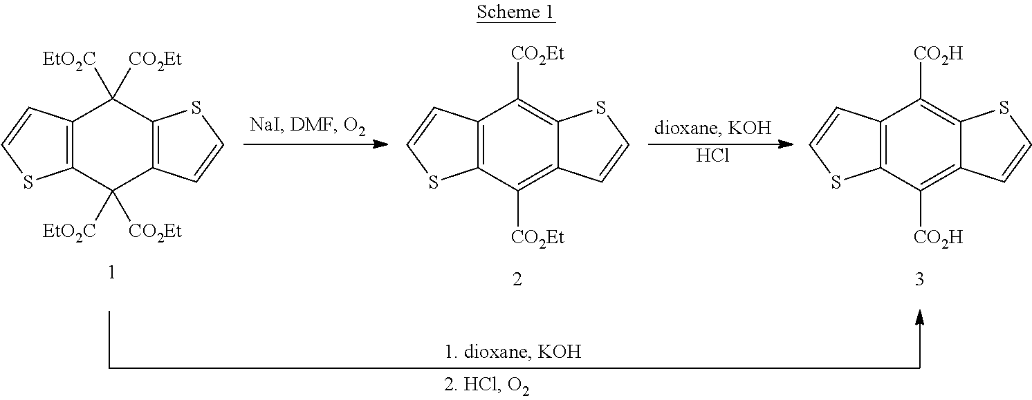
C12=C(C([CO2Et])([EtO2C])C3=C(C1([CO2Et])[EtO2C])SC=C3)SC=C2.C12=C(C([CO2Et])=C3C(=C1[CO2Et])SC=C3)SC=C2.Cl.C12=C(C([CO2H])=C3C(=C1[CO2H])SC=C3)SC=C2
